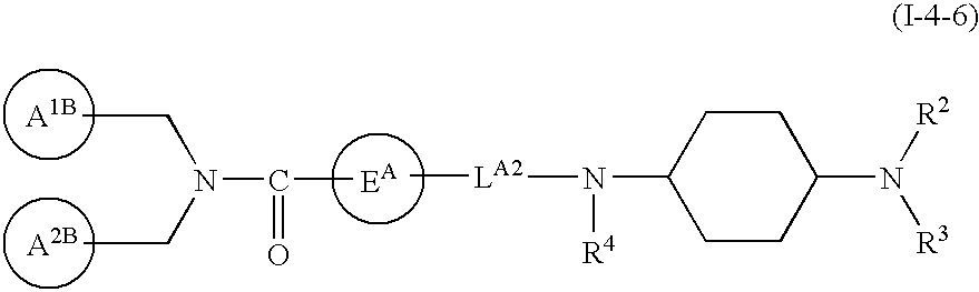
[A1B].[A2B].[EA].C(C)N(CC)C(C)=O.[LA2](C)N(C1CCC(N([R2])[R3])CC1)[R4]
